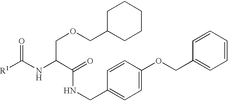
O=C(NC(C(=O)NCC1=CC=C(OCC2=CC=CC=C2)C=C1)COCC1CCCCC1)[R1]
